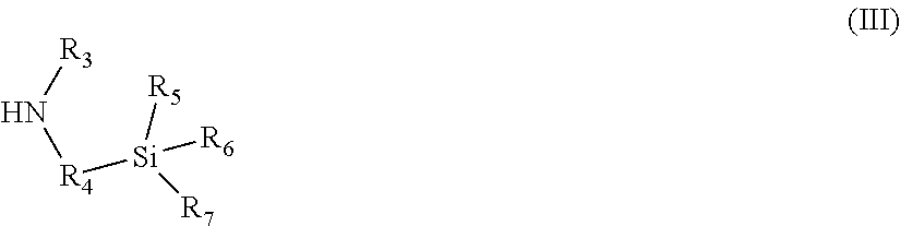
[R3]N[R4][Si]([R5])([R7])[R6]
